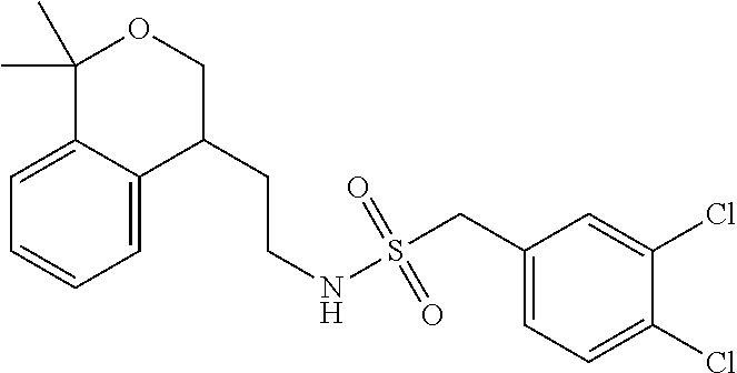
C1=C2C(=CC=C1)C(C)(C)OCC2CCNS(=O)(=O)CC1=CC=C(Cl)C(Cl)=C1
